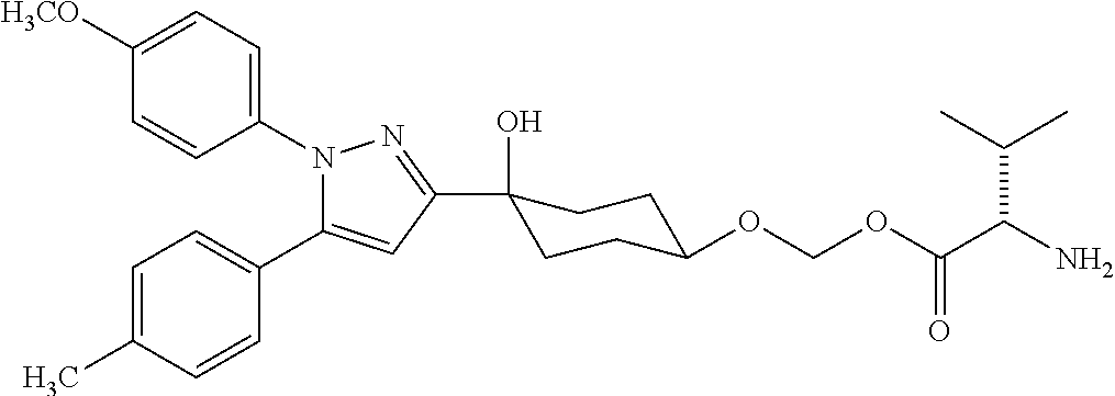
C1=C(C)C=CC(C2=CC(C3(O)CCC(OCOC(C(N)C(C)C)=O)CC3)=NN2C2=CC=C([H3CO])C=C2)=C1
